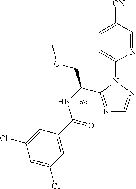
N1=CC([CN])=CC=C1N1C(C(NC(=O)C2=CC(Cl)=CC(Cl)=C2)COC)=NC=N1
